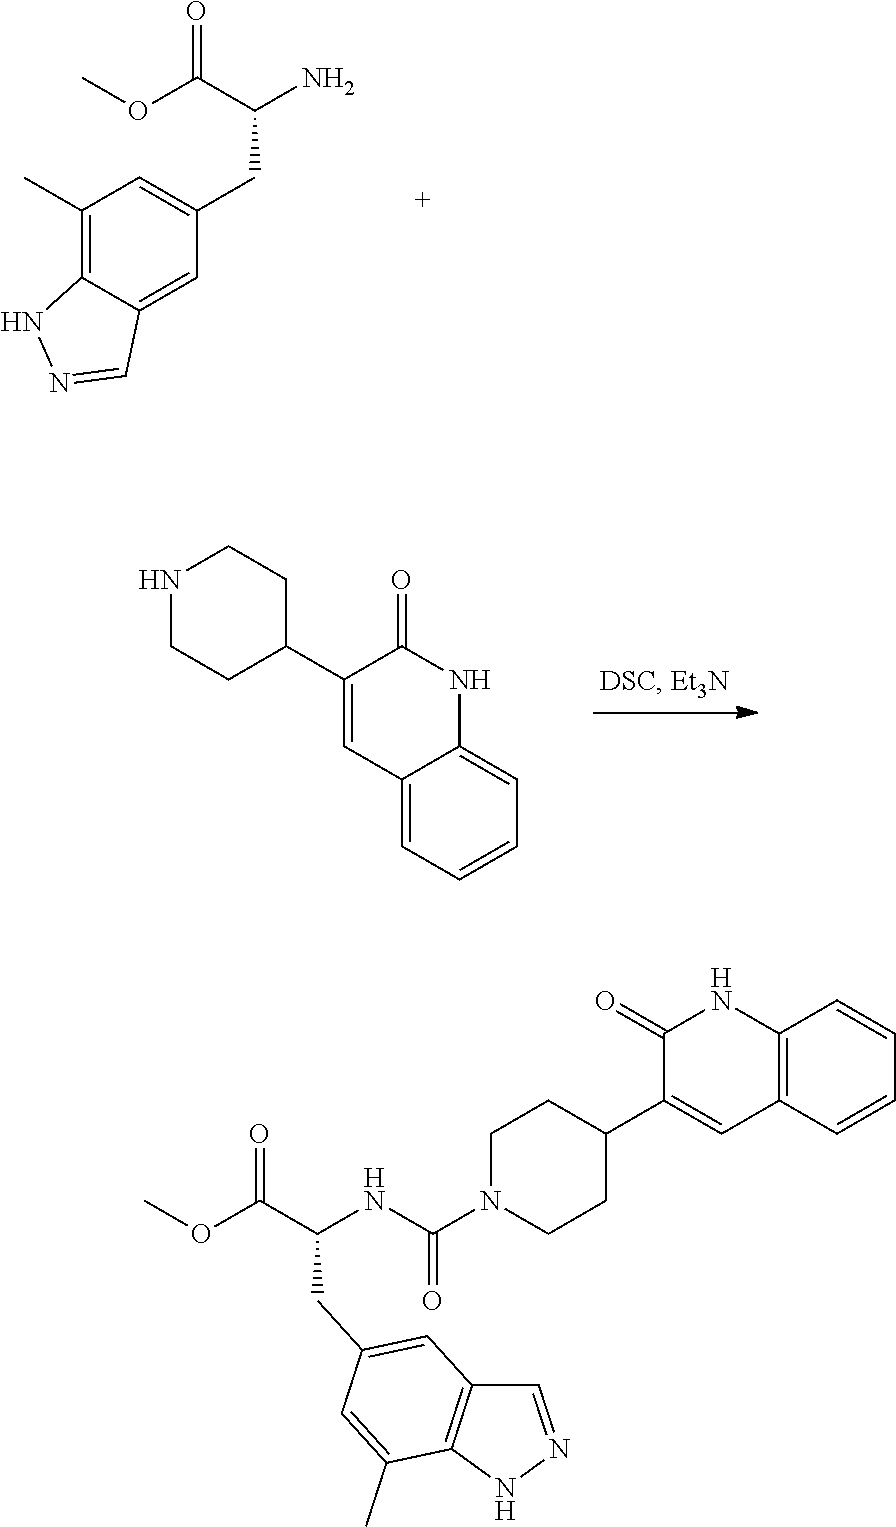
C1(C)=C2C(=CC(CC(C(OC)=O)N)=C1)C=NN2.N1CCC(C2=CC3=CC=CC=C3NC2=O)CC1.C1CC(C2=CC3=C(NC2=O)C=CC=C3)CCN1C(NC(C(OC)=O)CC1=CC2=C(C(C)=C1)NN=C2)=O
